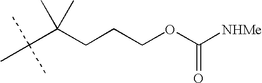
CC(C(CCCOC([NHMe])=O)(C)C)(C)C
